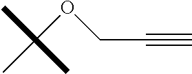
O(C(C)(C)C)CC#C
